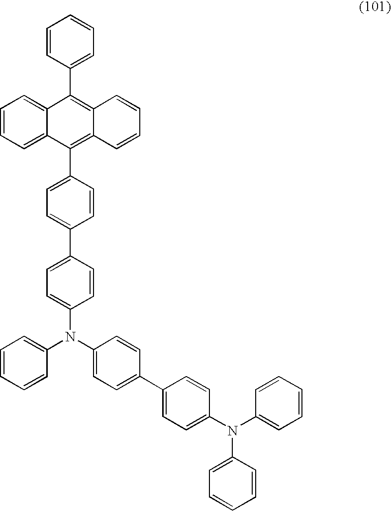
C1=CC(C2=C3C(=C(C4=CC=C(C5=CC=C(N(C6=CC=C(C7=CC=C(N(C8=CC=CC=C8)C8=CC=CC=C8)C=C7)C=C6)C6=CC=CC=C6)C=C5)C=C4)C4=CC=CC=C24)C=CC=C3)=CC=C1
